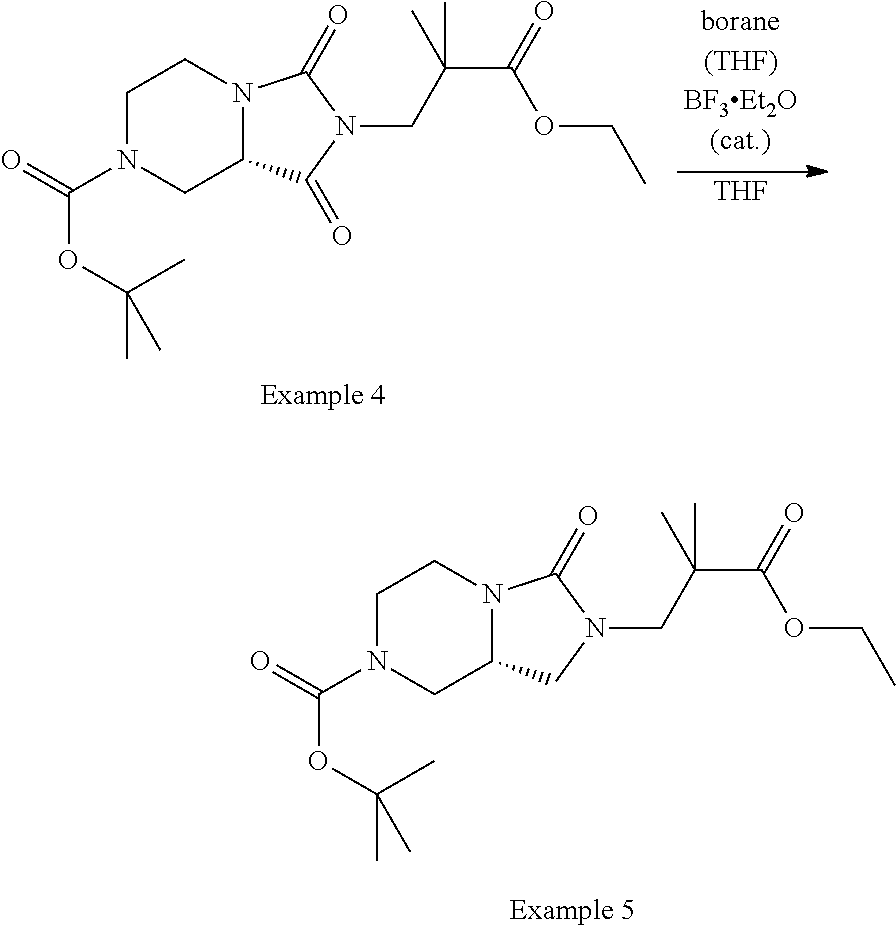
C1N(C(=O)OC(C)(C)C)CC2N(C1)C(=O)N(CC(C(OCC)=O)(C)C)C2=O.[THF].C1N(C(=O)OC(C)(C)C)CC2N(C1)C(=O)N(CC(C(OCC)=O)(C)C)C2
